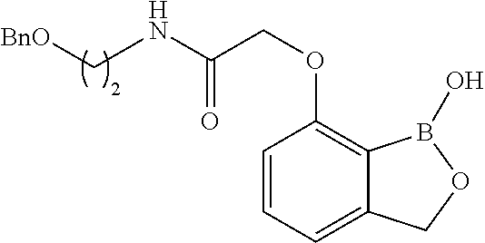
C1=CC=C2C(=C1OCC(NC[BnO])=O)B(O)OC2
